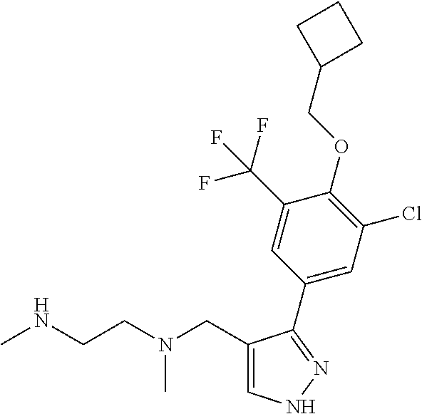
C1(CN(CCNC)C)=CNN=C1C1=CC(Cl)=C(OCC2CCC2)C(C(F)(F)F)=C1
